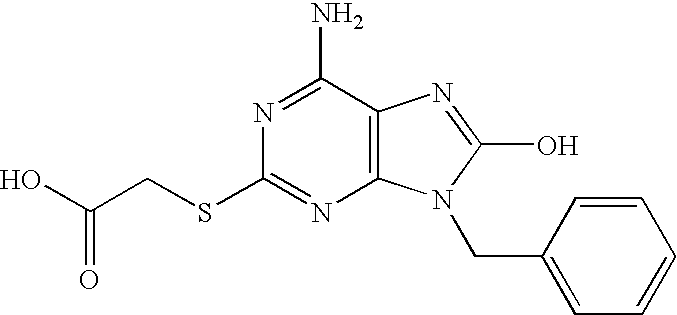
C12=C(C(N)=NC(SCC(O)=O)=N1)N=C(O)N2CC1=CC=CC=C1
